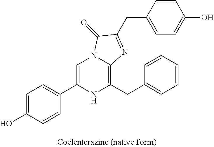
C1=C(O)C=CC(C2=CN3C(=C(CC4=CC=CC=C4)N2)N=C(CC2=CC=C(O)C=C2)C3=O)=C1
